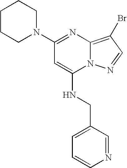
C1(N2CCCCC2)=NC2=C(Br)C=NN2C(NCC2=CC=CN=C2)=C1
